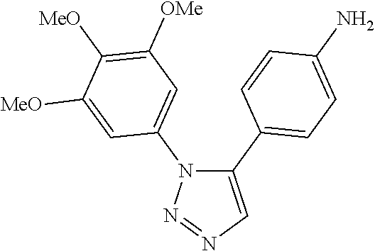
C1(C2=CC=C(N)C=C2)=CN=NN1C1=CC([OMe])=C([MeO])C([MeO])=C1
